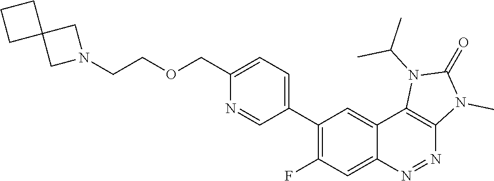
C1(C2=C(F)C=C3C(=C2)C2=C(N=N3)N(C)C(=O)N2C(C)C)=CC=C(COCCN2CC3(C2)CCC3)N=C1
